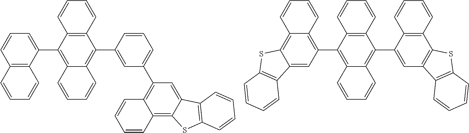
C12=C(C=CC=C1)C(C1=CC(C3=C4C(=C5C(=C3)C3=C(S5)C=CC=C3)C=CC=C4)=CC=C1)=C1C(=C2C2=CC=CC3=C2C=CC=C3)C=CC=C1.C12=C(C=CC=C1)C(C1=CC3=C(C4=C1C=CC=C4)SC1=C3C=CC=C1)=C1C(=C2C2=C3C(=C4C(=C2)C2=C(S4)C=CC=C2)C=CC=C3)C=CC=C1
